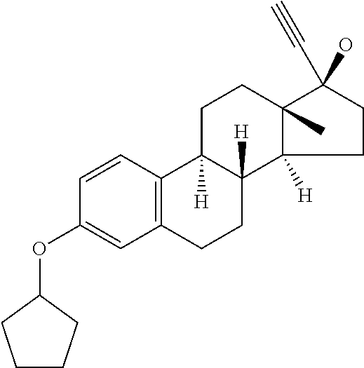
C12=C(C=CC(OC3CCCC3)=C1)C1([H])C([H])(CC2)C2([H])C(C)(CC1)C(C#C)(O)CC2
